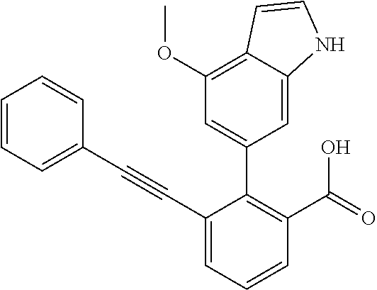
C1=CC(C#CC2=CC=CC(C(O)=O)=C2C2=CC(OC)=C3C(=C2)NC=C3)=CC=C1
